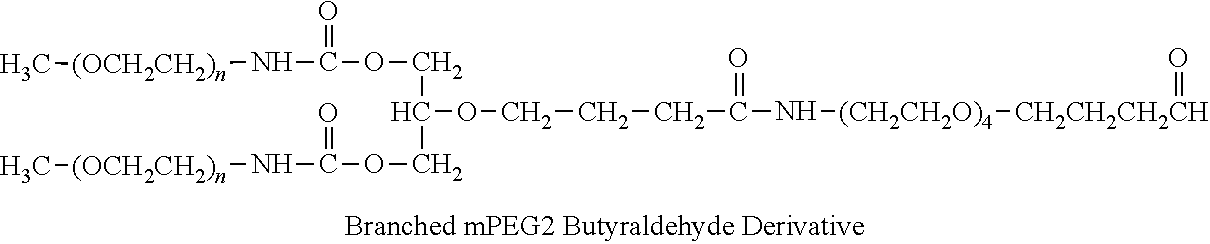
N(C(=O)CCCOC(COC(N[(OCH2CH2)n]C)=O)COC(N[(OCH2CH2)n]C)=O)[(CH2CH2O)4][CH2CH2CH2CH]=O
